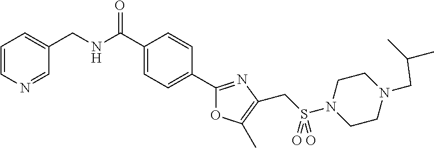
C1=CN=CC(CNC(C2=CC=C(C3=NC(CS(N4CCN(CC(C)C)CC4)(=O)=O)=C(C)O3)C=C2)=O)=C1
